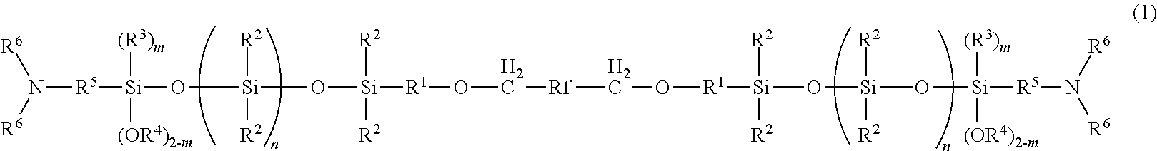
N([R5][Si]([(R3)m])([(OR4)2-m])O[Si]([R2])([R2])O[Si]([R2])([R2])[R1]OC[Rf]CO[R1][Si]([R2])([R2])O[Si]([R2])([R2])C)([R6])[R6].O[Si]([(R3)m])([(OR4)2-m])[R5]N([R6])[R6]
